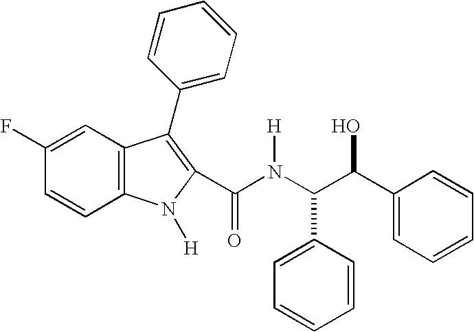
C1(C(N(C(C(C2=CC=CC=C2)O)C2=CC=CC=C2)[H])=O)=C(C2=CC=CC=C2)C2=C(N1[H])C=CC(F)=C2
